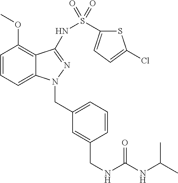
C1=CC=C2C(=C1OC)C(NS(=O)(=O)C1=CC=C(Cl)S1)=NN2CC1=CC=CC(CNC(=O)NC(C)C)=C1
